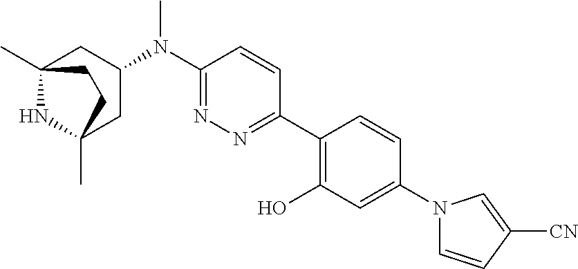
C12(C)NC(C)(CC(N(C3=NN=C(C4=C(O)C=C(N5C=CC([CN])=C5)C=C4)C=C3)C)C1)CC2
